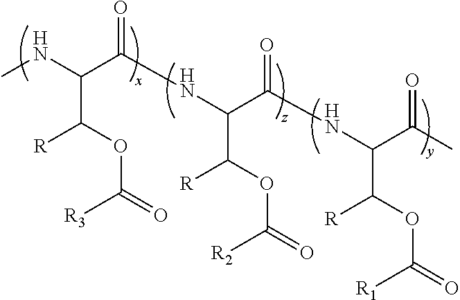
CNC(C(NC(C([R])OC([R2])=O)C(=O)NC(C(=O)C)C([R])OC([R1])=O)=O)C([R])OC(=O)[R3]
